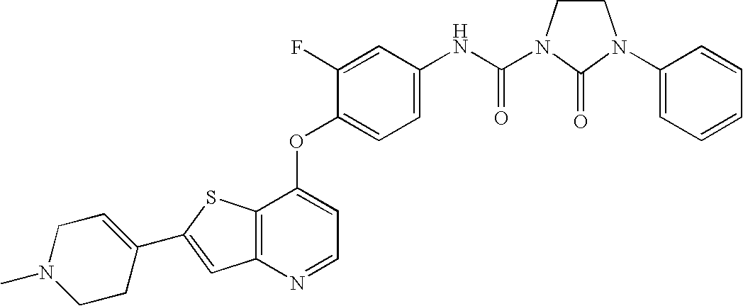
C12=C(SC(C3=CCN(C)CC3)=C1)C(OC1=CC=C(NC(=O)N3CCN(C4=CC=CC=C4)C3=O)C=C1F)=CC=N2
